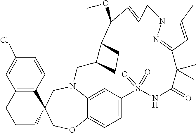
N12C3=CC(=CC=C3OCC3(C4=C(C=C(Cl)C=C4)CCC3)C1)S(=O)(=O)NC(=O)C(C)(C)C1=NN(C(C)=C1)CC=CC(OC)C1C(C2)CC1
